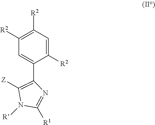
C1(C2=C([Z])N([R])C([R1])=N2)=CC([R2])=C([R2])C=C1[R2]
